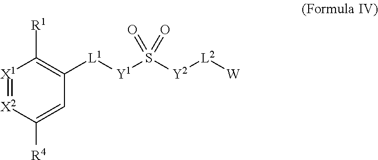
[W][L2][Y2]S([Y1][L1]C1=C([R1])[X1]=[X2]C([R4])=C1)(=O)=O
